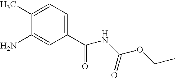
C1(C)=CC=C(C(=O)NC(OCC)=O)C=C1N
